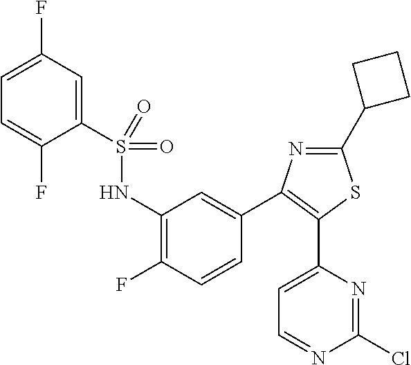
C1(C2CCC2)=NC(C2=CC(NS(C3=CC(F)=CC=C3F)(=O)=O)=C(F)C=C2)=C(C2=CC=NC(Cl)=N2)S1
